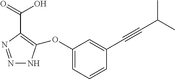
N1=NC(C(O)=O)=C(OC2=CC=CC(C#CC(C)C)=C2)N1
